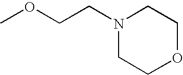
N1(CCOC)CCOCC1
